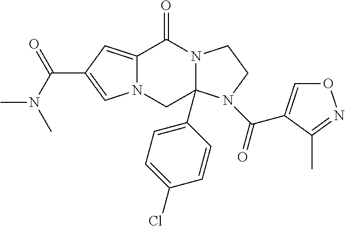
C12=CC(C(=O)N(C)C)=CN1CC1(C3=CC=C(Cl)C=C3)N(C2=O)CCN1C(=O)C1=CON=C1C
